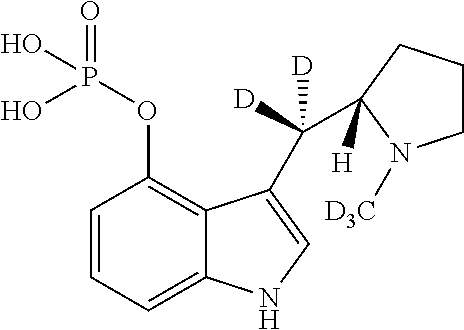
C1=CC=C2C(=C1OP(=O)(O)O)C(C(C1([H])CCCN1[D3C])([D])[D])=CN2
